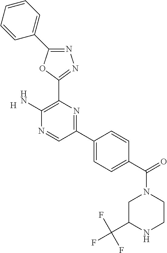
C1(N)=C(C2=NN=C(C3=CC=CC=C3)O2)N=C(C2=CC=C(C(N3CC(C(F)(F)F)NCC3)=O)C=C2)C=N1.[H]
